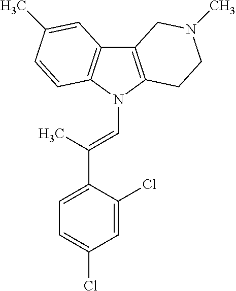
C12=C(N(C=C(C3=CC=C(Cl)C=C3Cl)C)C3=C1C=C(C)C=C3)CCN(C)C2
